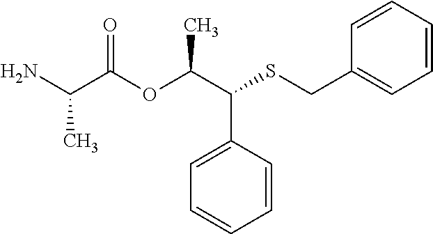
NC(C(OC(C(SCC1=CC=CC=C1)C1=CC=CC=C1)C)=O)C
